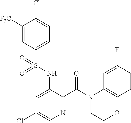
C1([F3C])=CC(S(NC2=CC(Cl)=CN=C2C(N2C3=C(C=CC(F)=C3)OCC2)=O)(=O)=O)=CC=C1Cl
